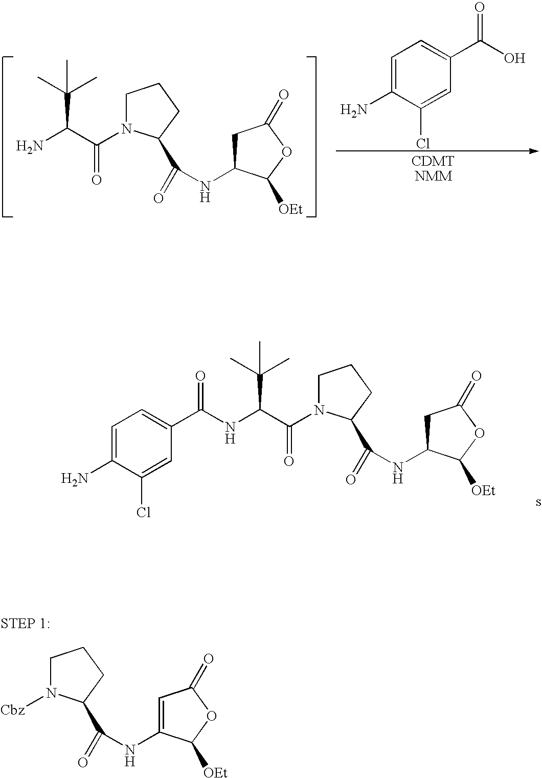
C1N(C(C(N)C(C)(C)C)=O)C(C(=O)NC2CC(=O)OC2[OEt])CC1.C1=C(N)C(Cl)=CC(C(O)=O)=C1.C1N([Cbz])C(C(=O)NC2=CC(=O)OC2[OEt])CC1.C1N(C(C(NC(C2=CC=C(N)C(Cl)=C2)=O)C(C)(C)C)=O)C(C(=O)NC2CC(=O)OC2[OEt])CC1
